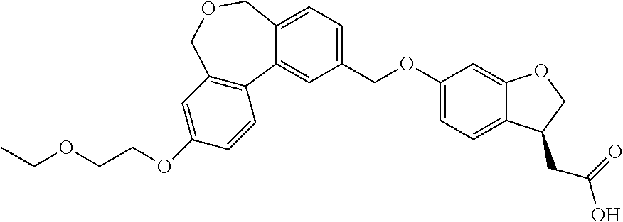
C1(OCCOCC)=CC2=C(C=C1)C1=CC(COC3=CC=C4C(=C3)OCC4CC(O)=O)=CC=C1COC2
